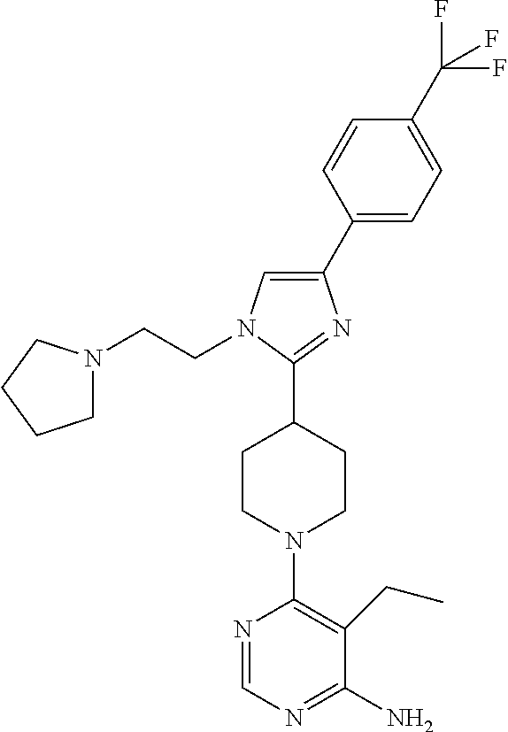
C1(C2=CC=C(C(F)(F)F)C=C2)=CN(CCN2CCCC2)C(C2CCN(C3=C(CC)C(N)=NC=N3)CC2)=N1
